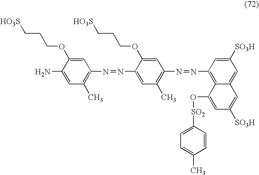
C1=C(N=NC2=C(C)C=C(N)C(OCCC[HO3S])=C2)C(OCCC[HO3S])=CC(N=NC2=C3C(=CC([SO3H])=C2)C=C([SO3H])C=C3O[SO2]C2=CC=C(C)C=C2)=C1C
